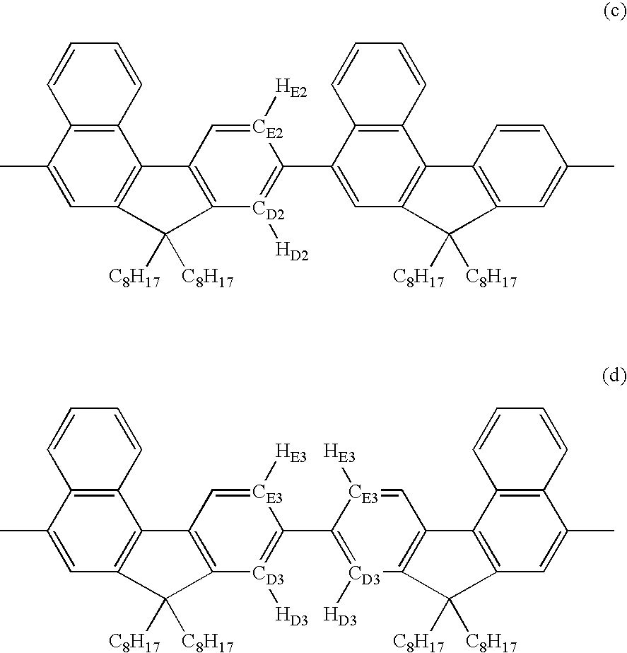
C1(C)=CC2=C(C3=C1C=CC=C3)C1=C([CD2]([HD2])=C(C3=CC4=C(C5=C(C=C(C)C=C5)C4([C8H17])[C8H17])C4=C3C=CC=C4)[CE2]([HE2])=C1)C2([C8H17])[C8H17].C1(C)=CC2=C(C3=C1C=CC=C3)C1=C([CD3]([HD3])=C(C3=[CD3]([HD3])C4=C(C5=C(C=C(C)C6=C5C=CC=C6)C4([C8H17])[C8H17])C=[CE3]3[HE3])[CE3]([HE3])=C1)C2([C8H17])[C8H17]
